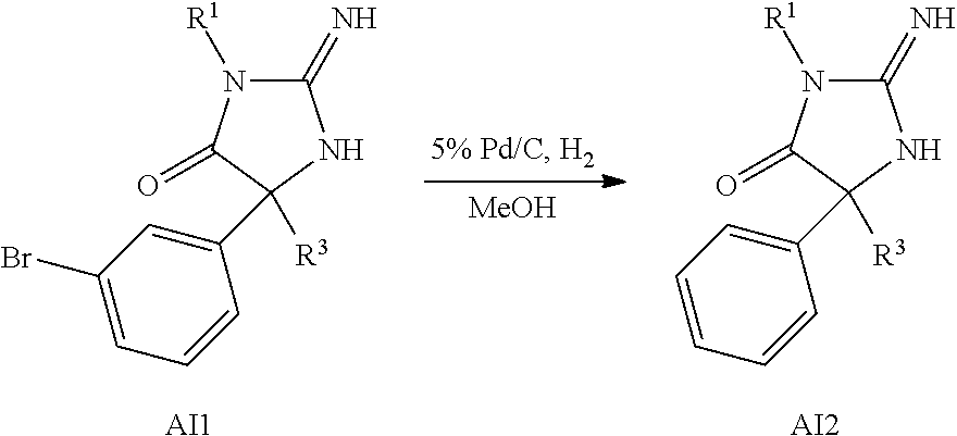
C1(=N)N([R1])C(=O)C([R3])(C2=CC(Br)=CC=C2)N1.[AI1].[MeOH].C1(=N)N([R1])C(=O)C([R3])(C2=CC=CC=C2)N1.[AI2]
